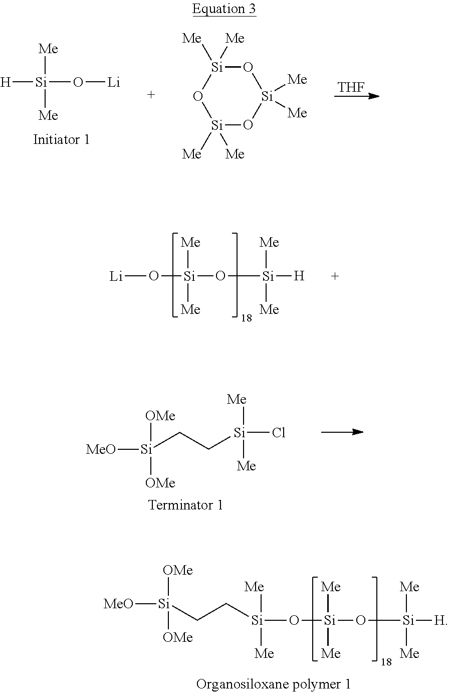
[Si]([Me])([Me])(O[Li])[H].[THF].[Si]1([Me])([Me])O[Si]([Me])([Me])O[Si]([Me])([Me])O1.[Si]([Me])([Me])(O[Si]([Me])([Me])[H])O[Li].[Si]([OMe])([OMe])(CC[Si]([Me])([Me])Cl)[MeO].[Si]([Me])([Me])(O[Si]([Me])([Me])[H])O[Si]([Me])([Me])CC[Si]([OMe])([OMe])[MeO]
